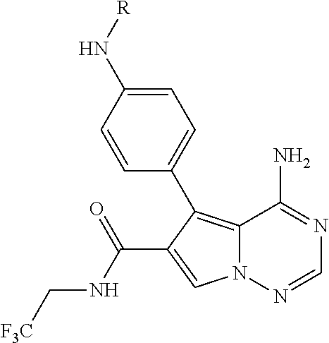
C12=C(C3=CC=C(N[R])C=C3)C(C(NC[F3C])=O)=CN1N=CN=C2N
